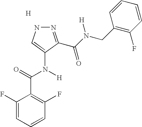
N1N=C(C(N(CC2=C(F)C=CC=C2)[H])=O)C(N(C(=O)C2=C(F)C=CC=C2F)[H])=C1.[H]
